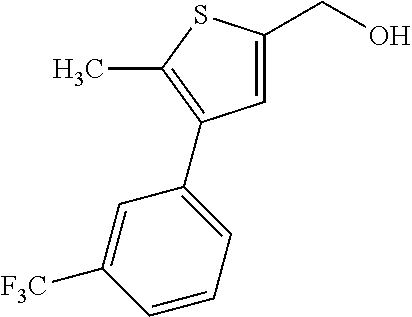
C1=C(CO)SC(C)=C1C1=CC=CC([F3C])=C1
